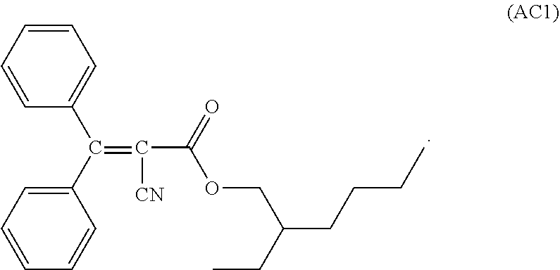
C1=CC(C(C2=CC=CC=C2)=C([CN])C(=O)OCC(CCCC)CC)=CC=C1
